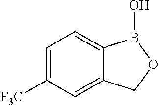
C1([F3C])=CC=C2C(=C1)COB2O
